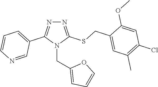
N1=C(SCC2=CC(C)=C(Cl)C=C2OC)N(CC2=CC=CO2)C(C2=CC=CN=C2)=N1
